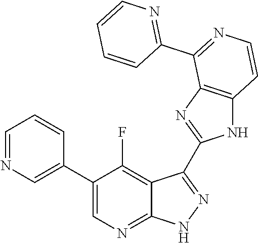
C1=NC=C(C2=CN=C3C(=C2F)C(C2=NC4=C(N2)C=CN=C4C2=NC=CC=C2)=N[N H]3)C=C1
